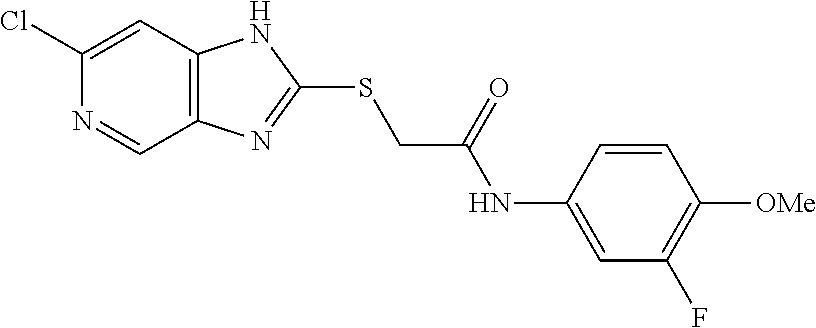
C1(Cl)=CC2=C(C=N1)N=C(SCC(NC1=CC(F)=C([OMe])C=C1)=O)N2
